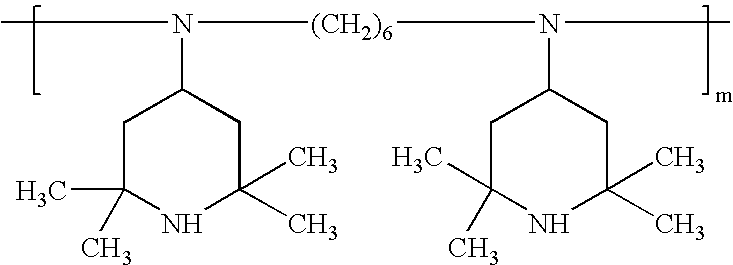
N(C1CC(C)(C)NC(C)(C)C1)([(CH2)6]N(C1CC(C)(C)NC(C)(C)C1)C)C
